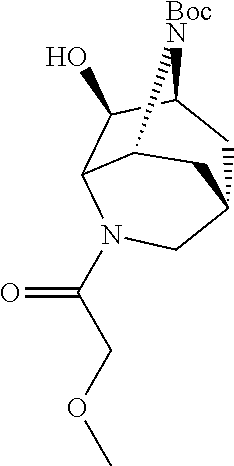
C12CC3C(O)C(N(C(=O)COC)C1)C([BocN]3)C2
